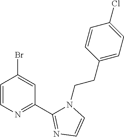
C1=CN=C(C2=NC=CN2CCC2=CC=C(Cl)C=C2)C=C1Br
